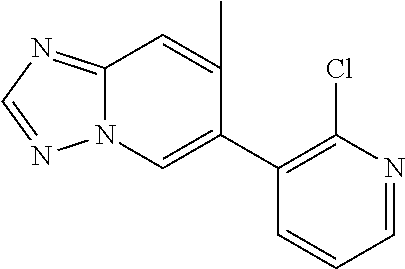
N12C(=NC=N1)C=C(C)C(C1=C(Cl)N=CC=C1)=C2
